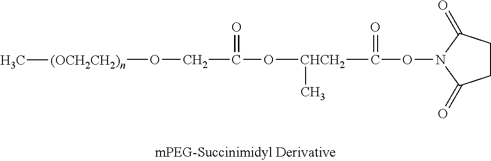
C1CC(=O)N(OC([CHCH2](OC(CO[(OCH2CH2)n]C)=O)C)=O)C1=O
